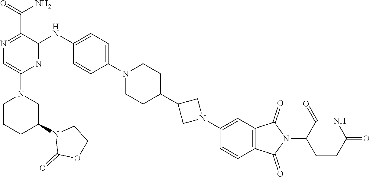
C1CCC(N2C(=O)OCC2)CN1C1=CN=C(C(=O)N)C(NC2=CC=C(N3CCC(C4CN(C5=CC6=C(C=C5)C(=O)N(C5CCC(=O)NC5=O)C6=O)C4)CC3)C=C2)=N1
